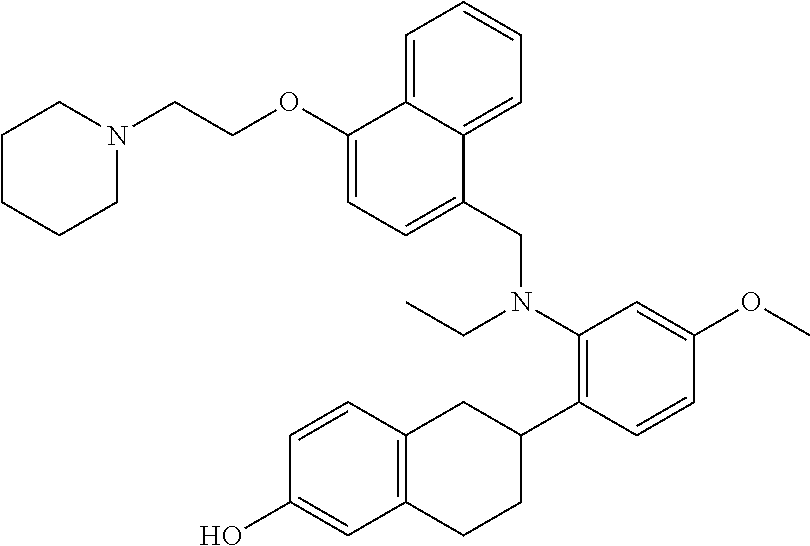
C12=C(C=CC(O)=C1)CC(C1=C(N(CC)CC3=CC=C(OCCN4CCCCC4)C4=CC=CC=C34)C=C(OC)C=C1)CC2
